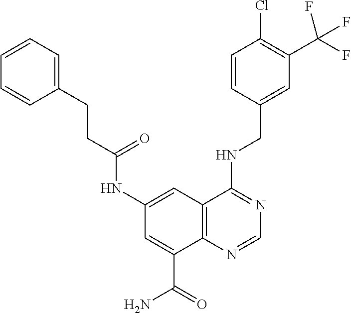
C1=C(CNC2=NC=NC3=C2C=C(NC(CCC2=CC=CC=C2)=O)C=C3C(=O)N)C=CC(Cl)=C1C(F)(F)F
